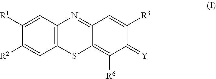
C1([R1])=CC2=C(C=C1[R2])SC1=C([R6])C(=[Y])C([R3])=CC1=N2
